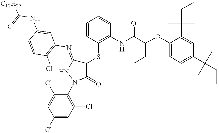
C1=CC(SC2C(=NC3=C(Cl)C=CC(NC(=O)[C12H25])=C3)NN(C3=C(Cl)C=C(Cl)C=C3Cl)C2=O)=C(NC(C(OC2=CC=C(C(CC)(C)C)C=C2C(CC)(C)C)CC)=O)C=C1
